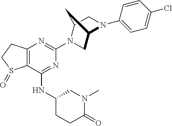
C12=C(C(NC3CCC(=O)N(C)C3)=NC(N3C4CN(C5=CC=C(Cl)C=C5)C(C3)C4)=N1)S(=O)CC2
